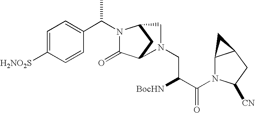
C1=C([H2NO2S])C=CC(C(C)N2C(=O)C3CC2CN3CC([BocHN])C(=O)N2C3C(CC2[CN])C3)=C1
